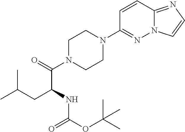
C1CN(C(=O)C(CC(C)C)NC(OC(C)(C)C)=O)CCN1C1=NN2C(=NC=C2)C=C1
